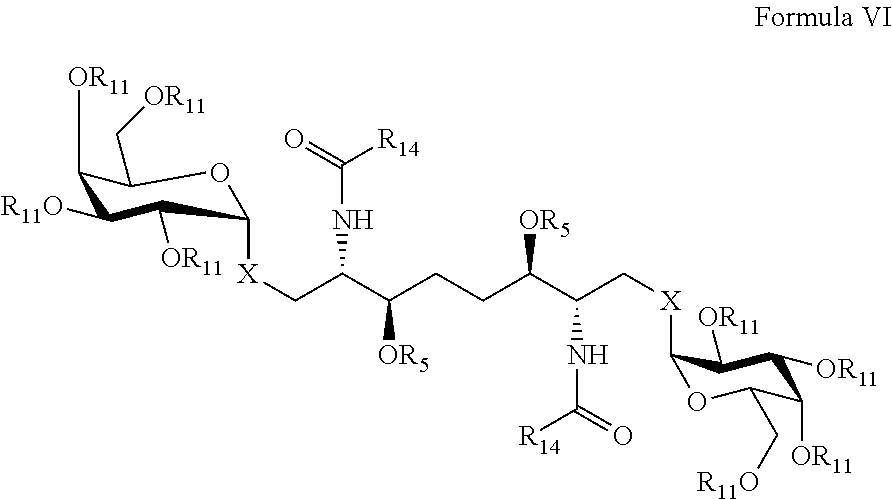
C1([OR11])C([R11O])C([OR11])C([X]CC(C(CCC(C(C[X]C2OC(C[R11O])C([OR11])C([OR11])C2[OR11])NC([R14])=O)[OR5])[OR5])NC([R14])=O)OC1C[OR11]
